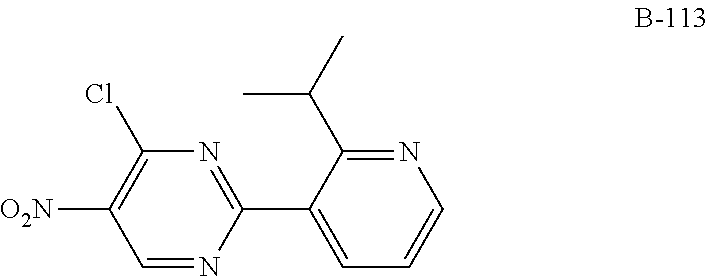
C1=NC(C2=CC=CN=C2C(C)C)=NC(Cl)=C1[O2N]
